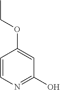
C1=CN=C(O)C=C1OCC
